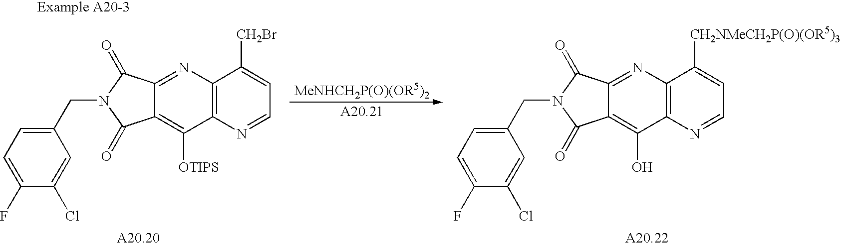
C12=NC3=C(C([OTIPS])=C1C(=O)N(CC1=CC=C(F)C(Cl)=C1)C2=O)N=CC=C3[CH2Br].C12=NC3=C(C(O)=C1C(=O)N(CC1=CC=C(F)C(Cl)=C1)C2=O)N=CC=C3[CH2NMeCH2P(O)(OR5)3]
